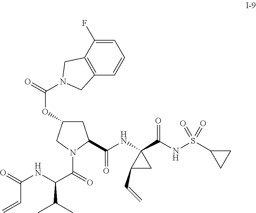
C(OC1CC(C(NC2(C(NS(C3CC3)(=O)=O)=O)C(C=C)C2)=O)N(C(C(NC(=O)C=C)C(C)C)=O)C1)(N1CC2=C(C=CC=C2F)C1)=O
